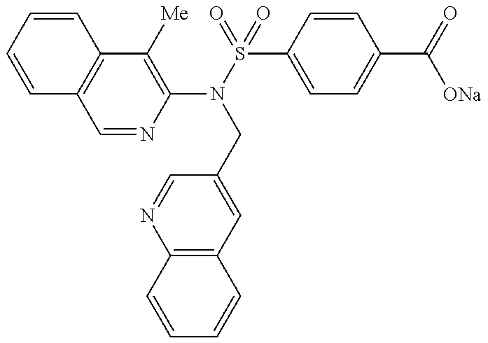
C1(N(S(=O)(C2=CC=C(C(=O)[ONa])C=C2)=O)CC2=CC3=C(N=C2)C=CC=C3)=C([Me])C2=C(C=N1)C=CC=C2
